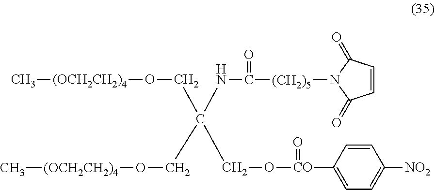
C1=CC(=O)N([(CH2)5]C(NC(CO[CO](C2=CC=C([NO2])C=C2)=O)(CO[(OCH2CH2)4]C)CO[(OCH2CH2)4]C)=O)C1=O
